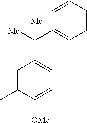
C(C1=CC=C([OMe])C(C)=C1)([Me])(C1=CC=CC=C1)[Me]
